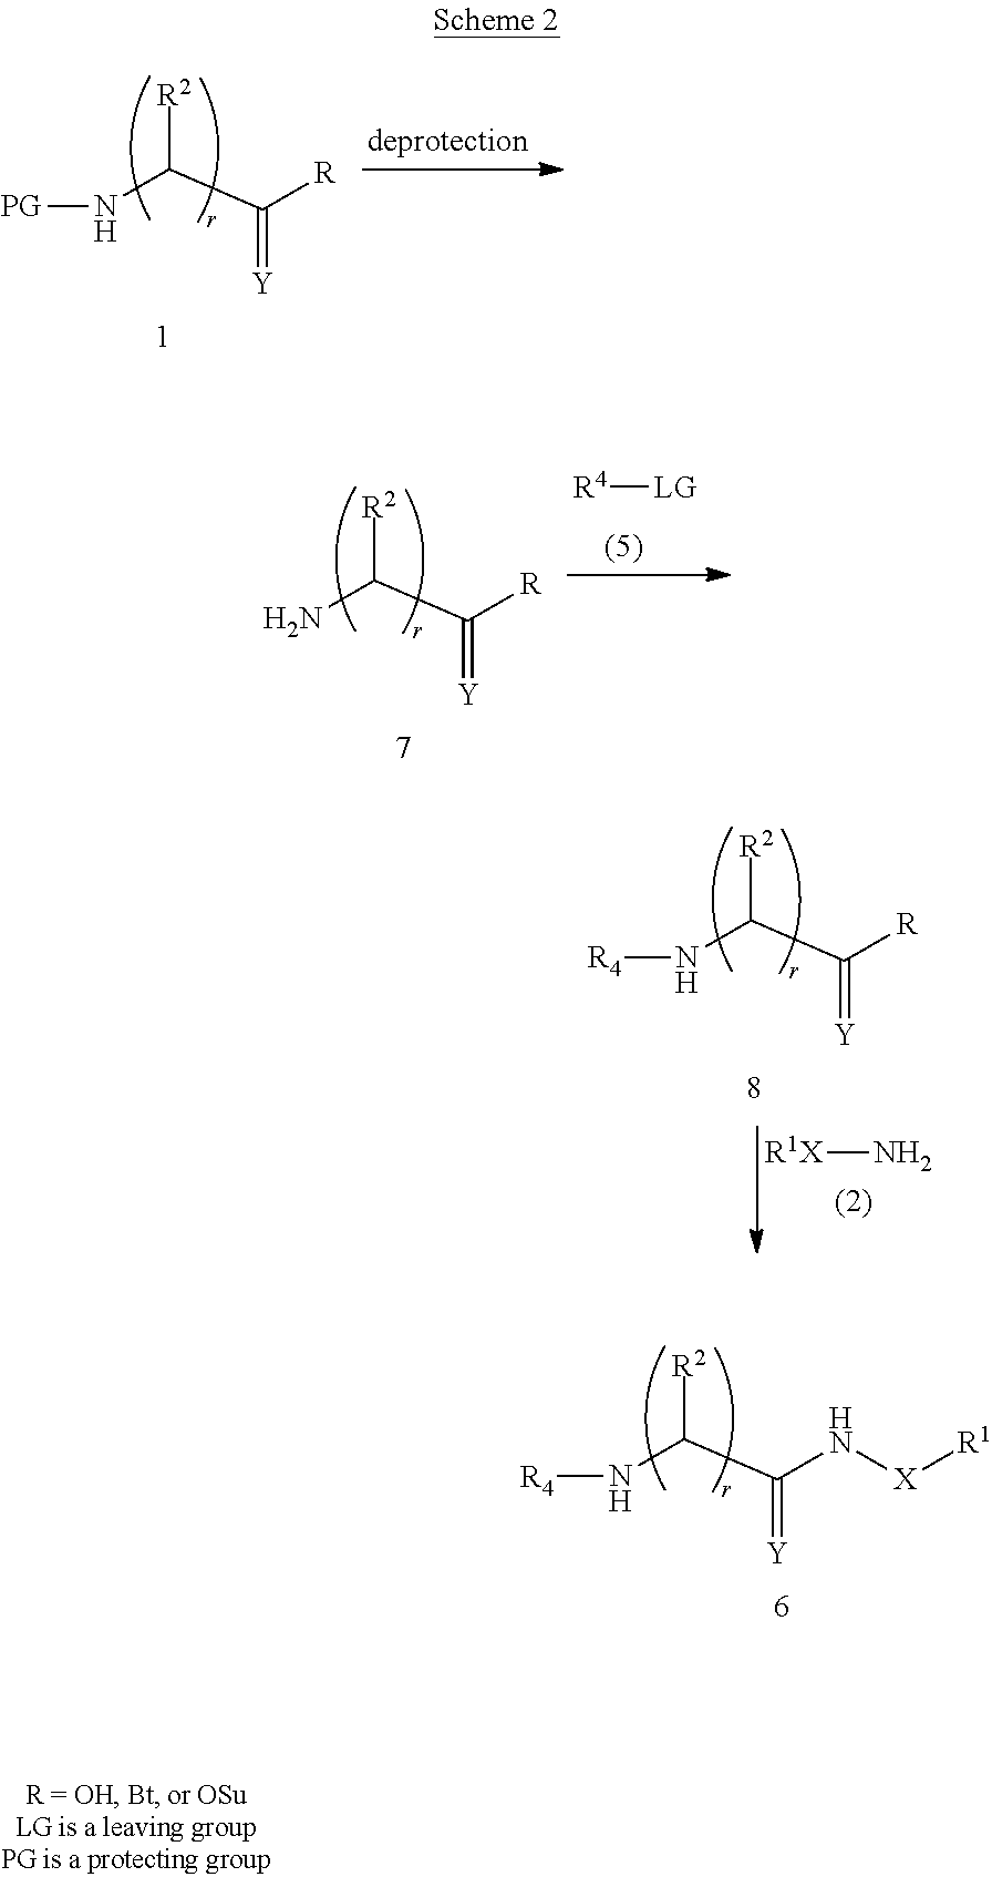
[PG]NC(C([R])=[Y])[R2].[R4][LG].NC(C([R])=[Y])[R2].N(C(C([R])=[Y])[R2])[R4].[R1X]N.N(C(C(N[X][R1])=[Y])[R2])[R4]
